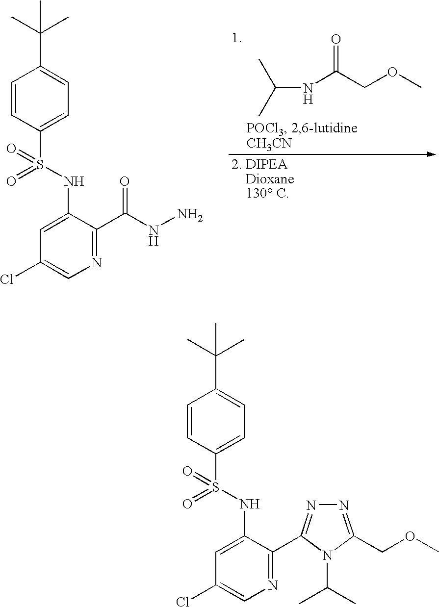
C1=CC(S(NC2=CC(Cl)=CN=C2C(NN)=O)(=O)=O)=CC=C1C(C)(C)C.C(NC(COC)=O)(C)C.C1=CC(S(NC2=CC(Cl)=CN=C2C2=NN=C(COC)N2C(C)C)(=O)=O)=CC=C1C(C)(C)C
